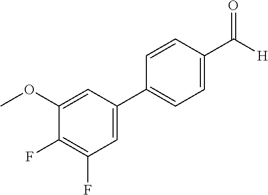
[H]C(C1=CC=C(C2=CC(F)=C(F)C(OC)=C2)C=C1)=O
